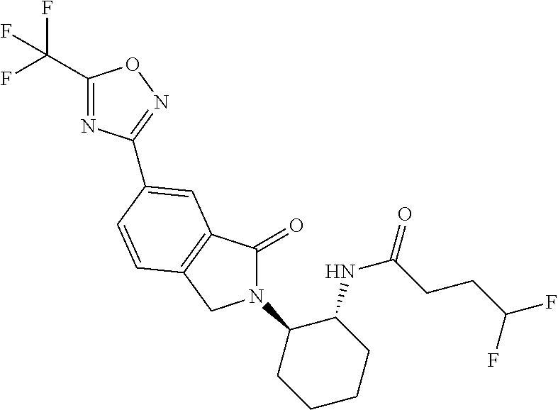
C1(C(F)(F)F)=NC(C2=CC3=C(CN(C4CCCCC4NC(=O)CCC(F)F)C3=O)C=C2)=NO1
